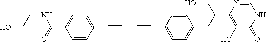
C(#CC1=CC=C(CC(CO)C2=C(O)C(=O)NC=N2)C=C1)C#CC1=CC=C(C(NCCO)=O)C=C1
